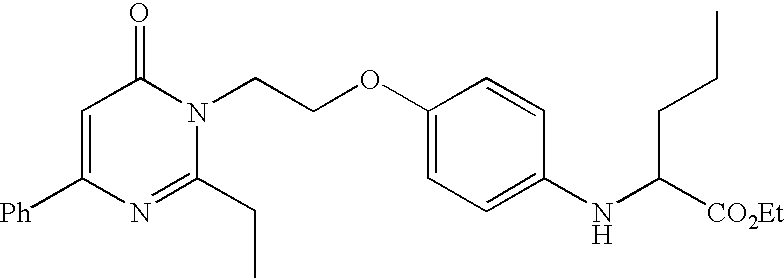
C1=C([Ph])N=C(CC)N(CCOC2=CC=C(NC([CO2Et])CCC)C=C2)C1=O
